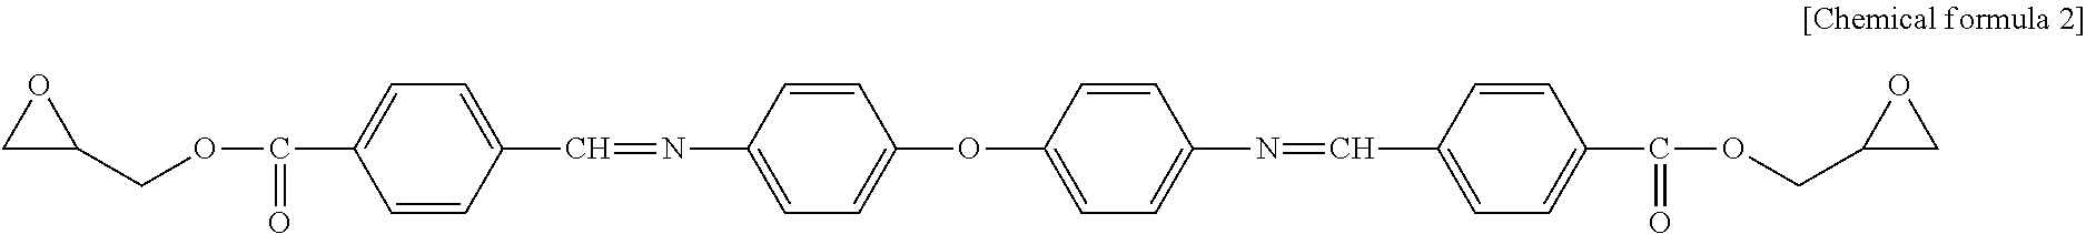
C1C(COC(=O)C2=CC=C(C=NC3=CC=C(OC4=CC=C(N=CC5=CC=C(C(=O)OCC6CO6)C=C5)C=C4)C=C3)C=C2)O1
